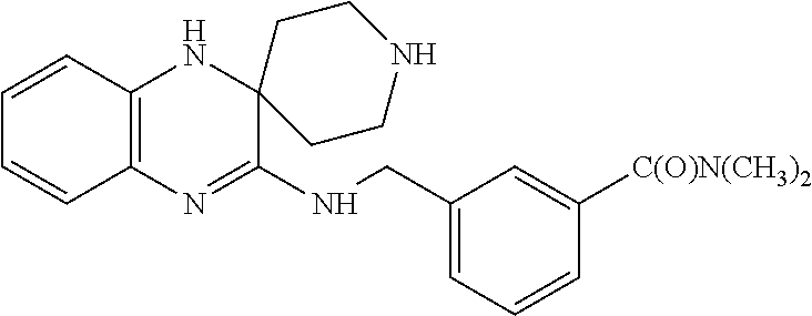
C12=C(N=C(NCC3=CC=CC([C(O)N(CH3)2])=C3)C3(N1)CCNCC3)C=CC=C2
